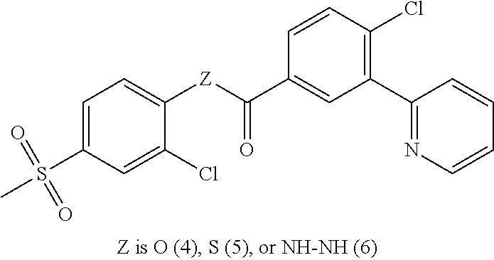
C1=C(S(C)(=O)=O)C=C(Cl)C([Z]C(C2=CC(C3=NC=CC=C3)=C(Cl)C=C2)=O)=C1
